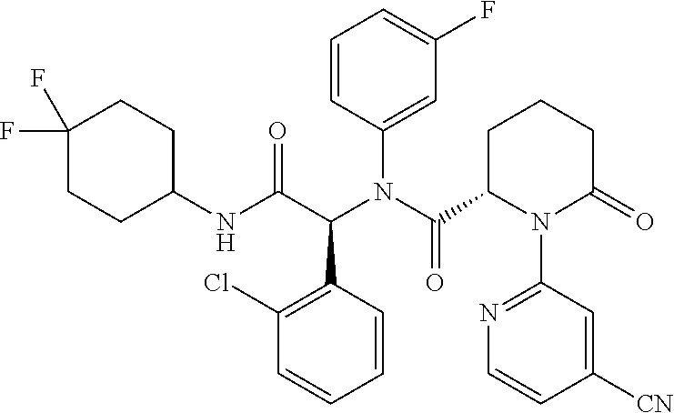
C1(F)=CC=CC(N(C(=O)C2N(C3=NC=CC([CN])=C3)C(=O)CCC2)C(C(NC2CCC(F)(F)CC2)=O)C2=C(Cl)C=CC=C2)=C1
